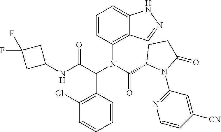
C1=CC(N(C(C2N(C3=NC=CC([CN])=C3)C(=O)CC2)=O)C(C(NC2CC(F)(F)C2)=O)C2=C(Cl)C=CC=C2)=C2C(=C1)NN=C2
